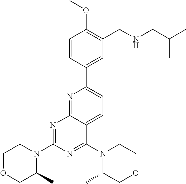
C1=CC(C2=CC=C3C(=N2)N=C(N2CCOCC2C)N=C3N2C(C)COCC2)=CC(CNCC(C)C)=C1OC
